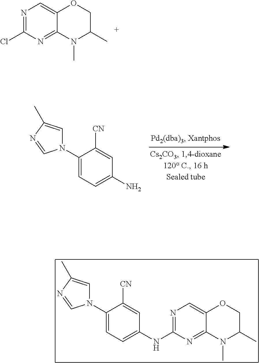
N1=C(Cl)N=C2C(=C1)OCC(C)N2C.C1(N2C=C(C)N=C2)=CC=C(N)C=C1[CN].C1(N2C=C(C)N=C2)=CC=C(NC2=NC=C3C(=N2)N(C)C(C)CO3)C=C1[CN]
